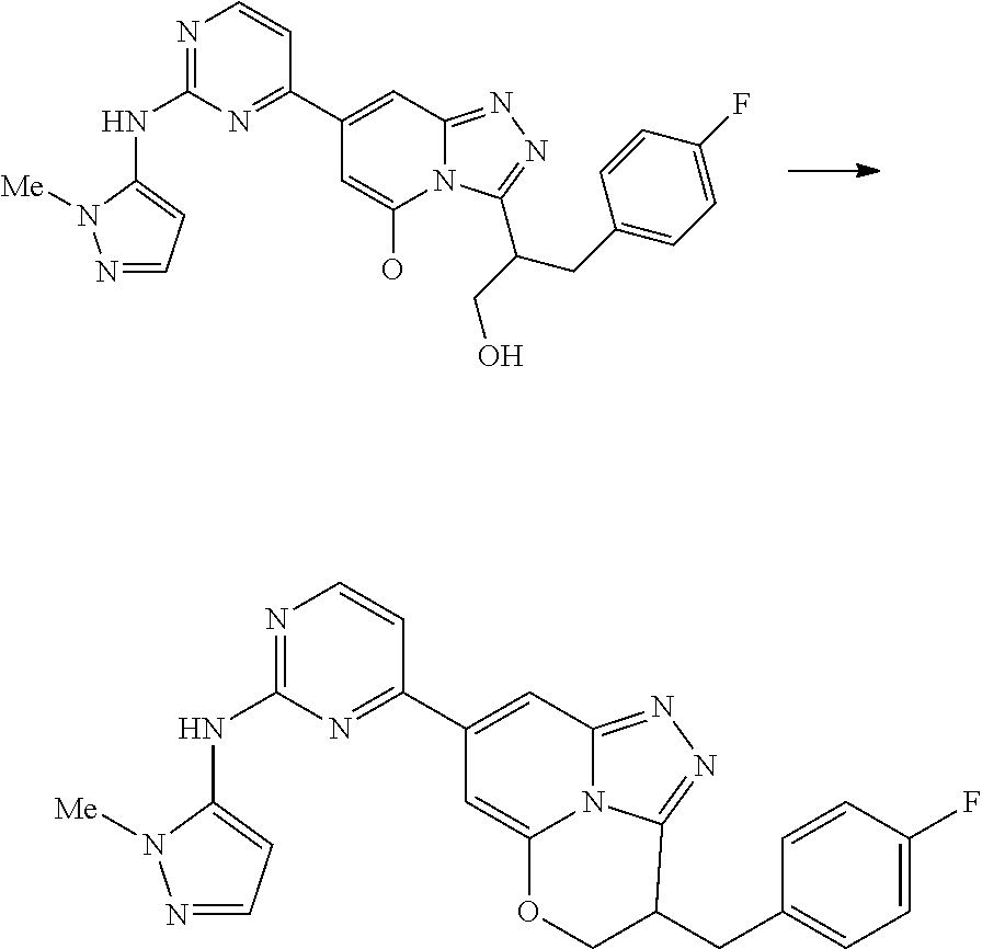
C1(C2=NC(NC3=CC=NN3[Me])=NC=C2)=CC2=NN=C(C(CC3=CC=C(F)C=C3)CO)N2C(O)=C1.C1(C2=NC(NC3=CC=NN3[Me])=NC=C2)=CC2=NN=C3N2C(=C1)OCC3CC1=CC=C(F)C=C1
